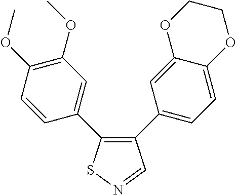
C1=CC(C2=C(C3=CC=C4C(=C3)OCCO4)C=NS2)=CC(OC)=C1OC
